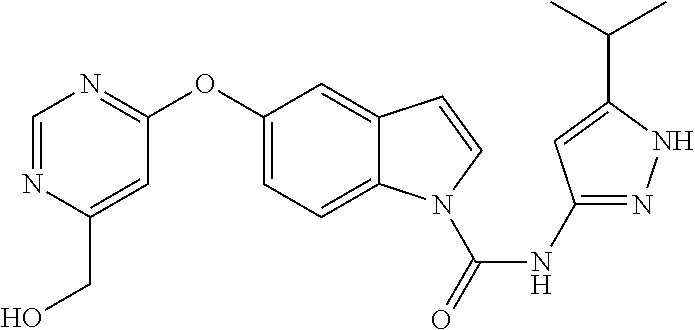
C1(NC(N2C3=CC=C(OC4=NC=NC(CO)=C4)C=C3C=C2)=O)=NNC(C(C)C)=C1
